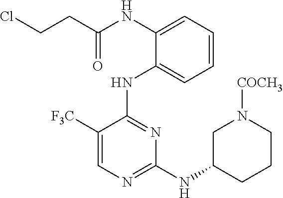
N(C1=CC=CC=C1NC1=NC(NC2CCCN([COCH3])C2)=NC=C1[F3C])C(CCCl)=O
